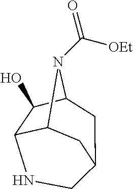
C12C3C(O)C(N1C([OEt])=O)CC(C2)CN3
